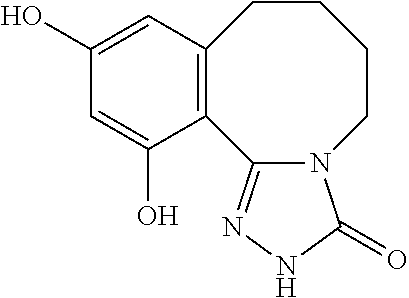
C12=C(C=C(O)C=C1O)CCCCN1C2=NNC1=O
